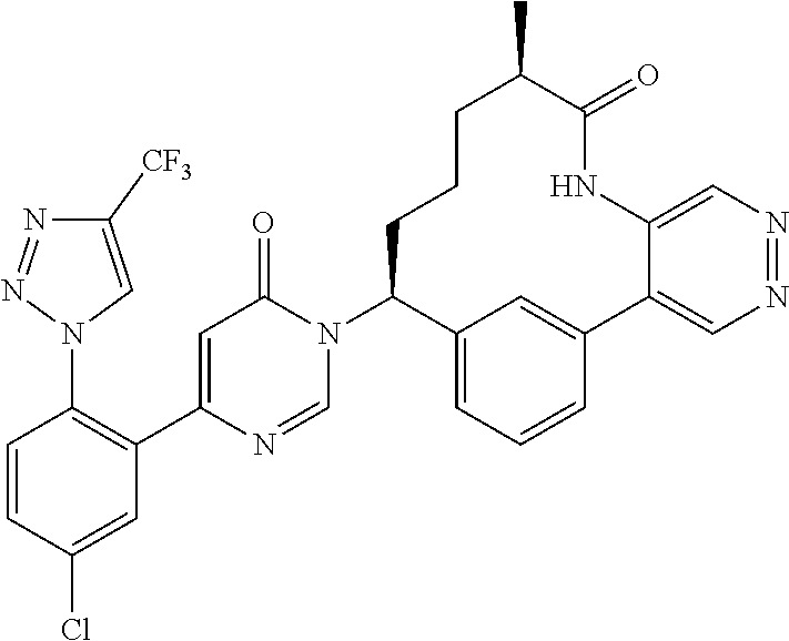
C1=NC(C2=C(N3C=C([CF3])N=N3)C=CC(Cl)=C2)=CC(=O)N1C1C2=CC=CC(=C2)C2=CN=NC=C2NC(=O)C(C)CCC1
